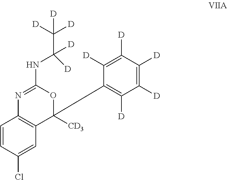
C1=CC(Cl)=CC2=C1N=C(NC(C([D])([D])[D])([D])[D])OC2([CD3])C1=C([D])C([D])=C([D])C([D])=C1[D]
